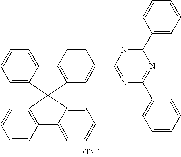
C1=C2C(=CC=C1)C1=C(C=C(C3=NC(C4=CC=CC=C4)=NC(C4=CC=CC=C4)=N3)C=C1)C21C2=C(C=CC=C2)C2=CC=CC=C21
